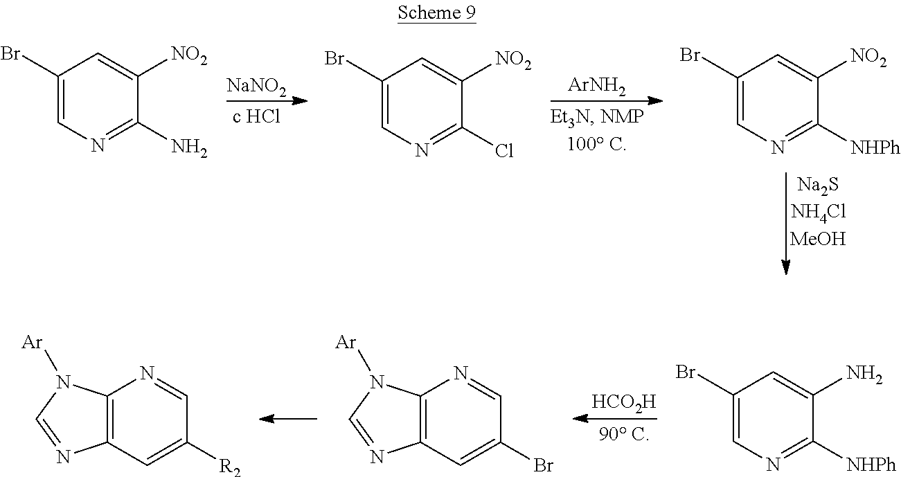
[NaNO2].[ArNH2].C1(Br)=CN=C(N)C([NO2])=C1.C1(Br)=CN=C(Cl)C([NO2])=C1.C1(Br)=CN=C([NHPh])C([NO2])=C1.[HCO2H].C1(Br)=CN=C([NHPh])C(N)=C1.C12=C(C=C(Br)C=N1)N=CN2[Ar].C12=C(C=C([R2])C=N1)N=CN2[Ar]
